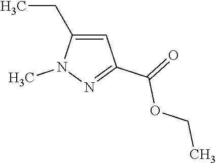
C1=C(CC)N(C)N=C1C(=O)OCC
